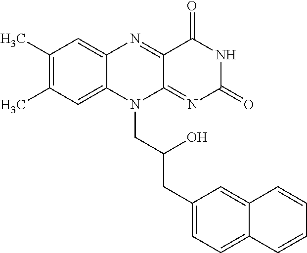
C1(C)=C(C)C=C2C(=C1)N=C1C(=NC(=O)NC1=O)N2CC(CC1=CC=C2C(=C1)C=CC=C2)O
